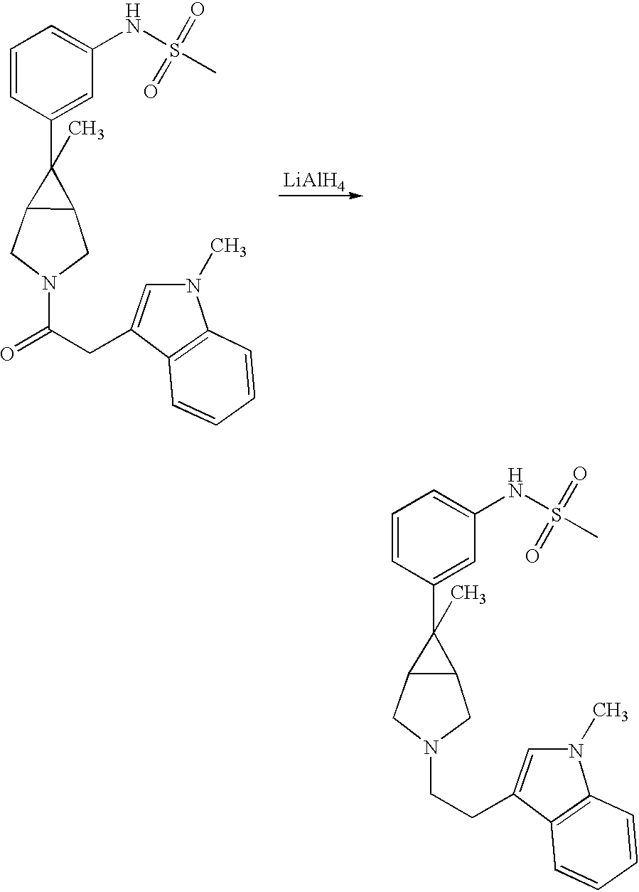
C1=CC(C2(C)C3C2CN(C(CC2=CN(C)C4=C2C=CC=C4)=O)C3)=CC(NS(C)(=O)=O)=C1.[LiAlH4].C1=CC(C2(C)C3C2CN(CCC2=CN(C)C4=C2C=CC=C4)C3)=CC(NS(C)(=O)=O)=C1
